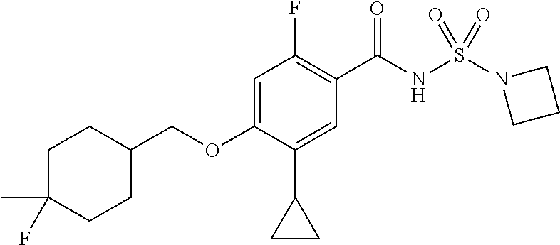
C1=C(OCC2CCC(C)(F)CC2)C(C2CC2)=CC(C(NS(N2CCC2)(=O)=O)=O)=C1F
